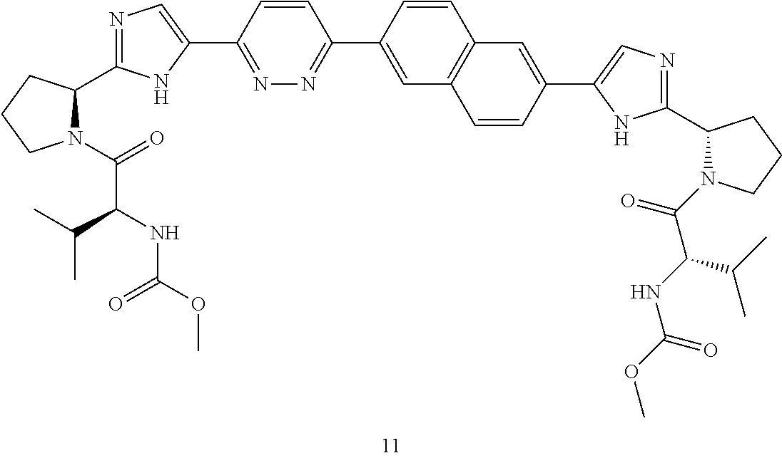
C1=C(C2=NN=C(C3=CN=C(C4N(C(=O)C(NC(OC)=O)C(C)C)CCC4)N3)C=C2)C=CC2=C1C=CC(C1=CN=C(C3N(C(=O)C(NC(=O)OC)C(C)C)CCC3)N1)=C2
